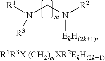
N(CN([R2])[EkH(2k+1)])([R1])[R3].[R1R3X (CH2)mXR2EkH(2k+1)]
